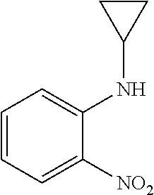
C1=CC=C([NO2])C(NC2CC2)=C1
